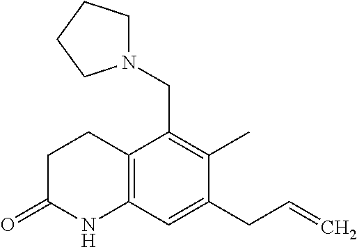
C1CC(=O)NC2=C1C(CN1CCCC1)=C(C)C(CC=C)=C2
